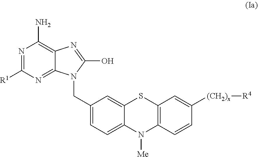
N1=C([R1])N=C2C(=C1N)N=C(O)N2CC1=CC=C2C(=C1)SC1=C(N2[Me])C=CC([(CH2)x][R4])=C1
